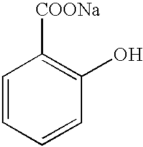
C1=CC=CC(O)=C1[COONa]
